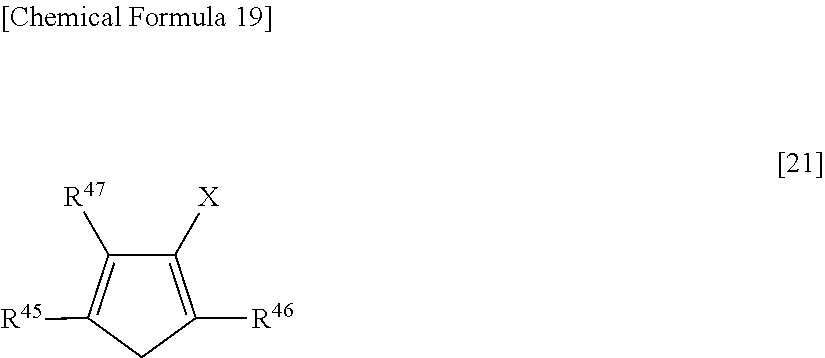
C1([X])=C([R46])CC([R45])=C1[R47]
